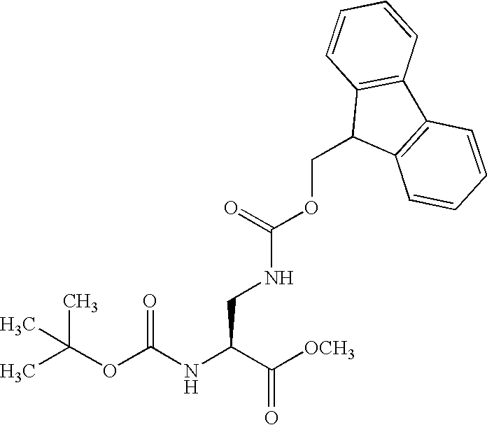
CC(OC(NC(C([OCH3])=O)CNC(OCC1C2=C(C3=C1C=CC=C3)C=CC=C2)=O)=O)(C)C
